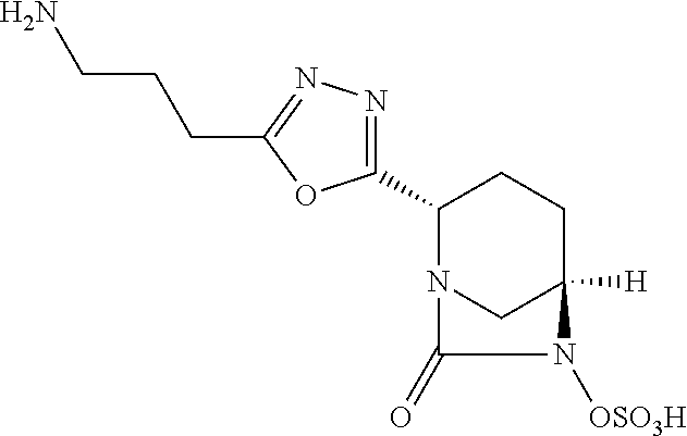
C1(C2N3CC([H])(CC2)N([OSO3H])C3=O)=NN=C(CCCN)O1
